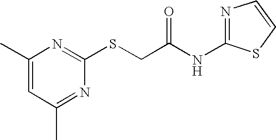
C1(C)=CC(C)=NC(SCC(NC2=NC=CS2)=O)=N1
